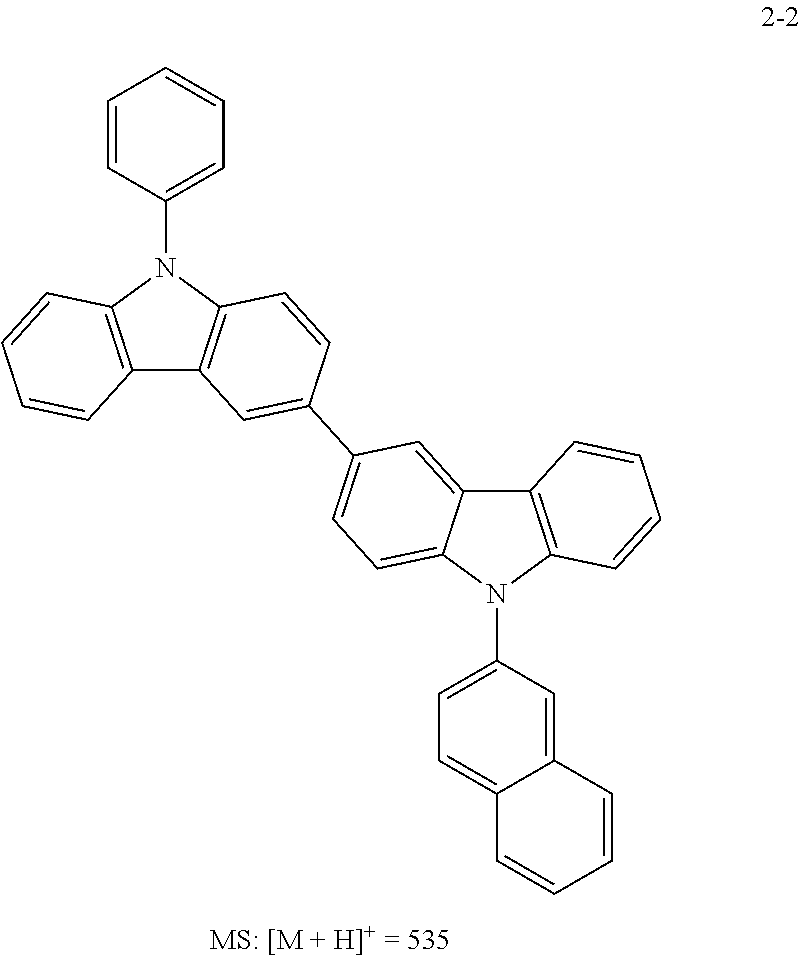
C12=C(N(C3=CC=CC=C3)C3=C1C=C(C1=CC=C4C(=C1)C1=C(N4C4=CC=C5C(=C4)C=CC=C5)C=CC=C1)C=C3)C=CC=C2
